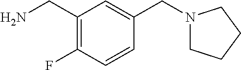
C1(CN)=C(F)C=CC(CN2CCCC2)=C1
